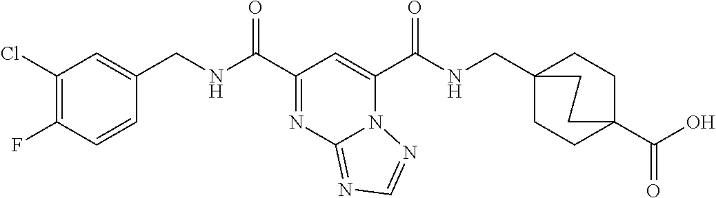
C1(C(NCC2=CC(Cl)=C(F)C=C2)=O)=NC2=NC=NN2C(C(NCC23CCC(C(=O)O)(CC2)CC3)=O)=C1
